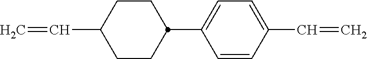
C1CC(C2=CC=C(C=C)C=C2)CCC1C=C
